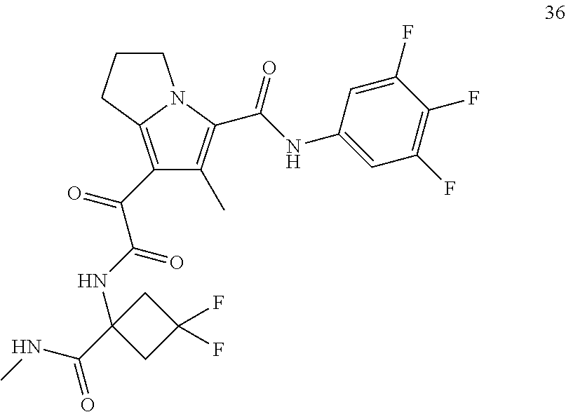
C1(C(C(NC2(C(=O)NC)CC(F)(F)C2)=O)=O)=C2N(C(C(NC3=CC(F)=C(F)C(F)=C3)=O)=C1C)CCC2
